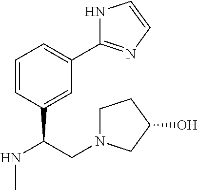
C1=CC(C(CN2CCC(O)C2)NC)=CC(C2=NC=CN2)=C1
